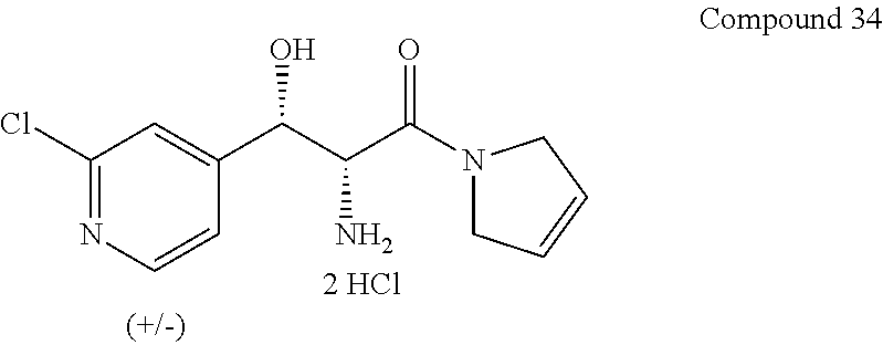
C1(C(C(C(N2CC=CC2)=O)N)O)=CC(Cl)=NC=C1
